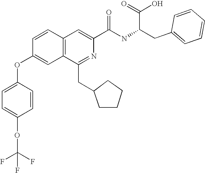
C1=CC2=C(C=C1OC1=CC=C(OC(F)(F)F)C=C1)C(CC1CCCC1)=NC(C(NC(CC1=CC=CC=C1)C(=O)O)=O)=C2
